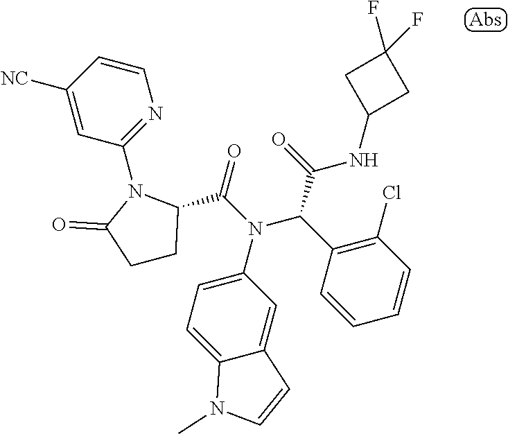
C1=CC([NC])=CC(N2C(=O)CCC2C(N(C(C2=C(Cl)C=CC=C2)C(NC2CC(F)(F)C2)=O)C2=CC=C3C(=C2)C=CN3C)=O)=N1
